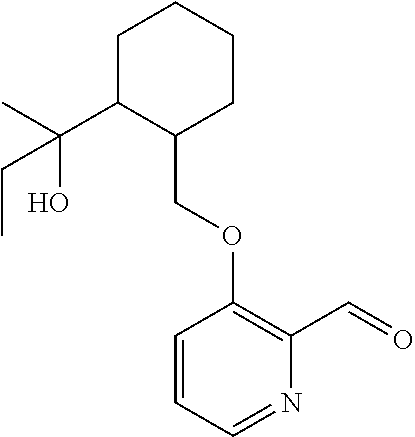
C1C(C(O)(C)CC)C(COC2=C(C=O)N=CC=C2)CCC1
